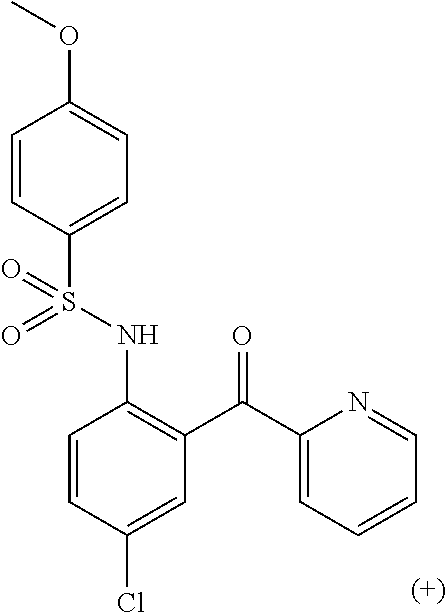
C1=CC(S(NC2=C(C(=O)C3=CC=CC=N3)C=C(Cl)C=C2)(=O)=O)=CC=C1OC
